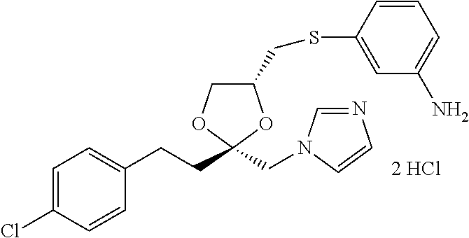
C1=C(Cl)C=CC(CCC2(CN3C=NC=C3)OC(CSC3=CC(N)=CC=C3)CO2)=C1
